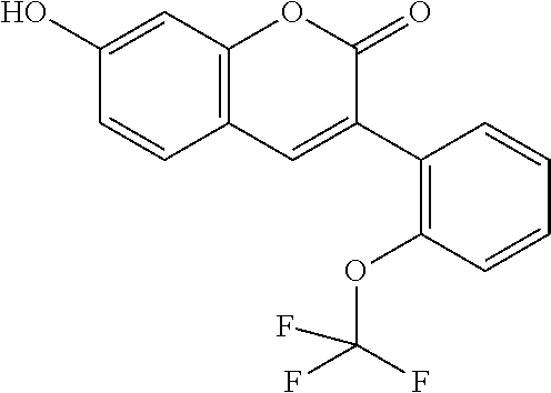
C12=C(C=C(O)C=C1)OC(=O)C(C1=C(OC(F)(F)F)C=CC=C1)=C2
